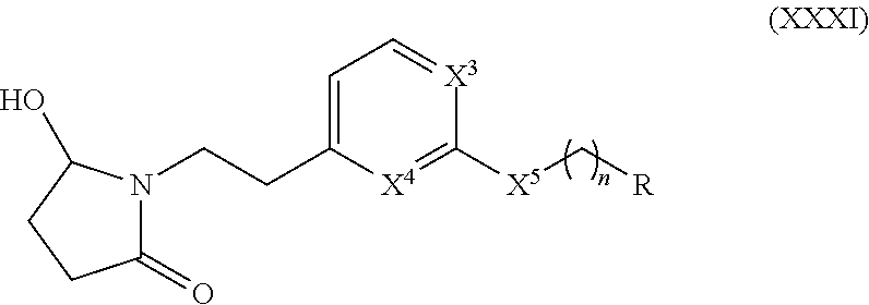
C1(=O)N(CCC2=CC=[X3]C([X5]C[R])=[X4]2)C(O)CC1
